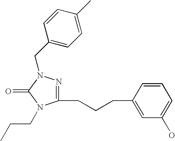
C1(CCCC2=CC(O)=CC=C2)=NN(CC2=CC=C(C)C=C2)C(=O)N1CCC
